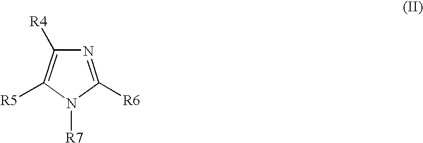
[R7]N1C([R6])=NC([R4])=C1[R5]
